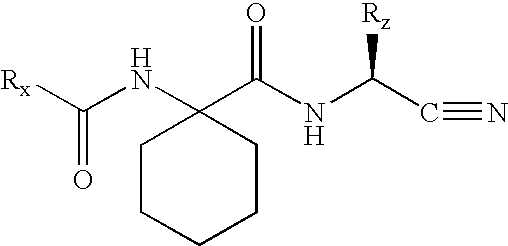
C1CCCCC1(C(NC(C#N)[Rz])=O)NC([Rx])=O
